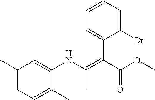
C1(Br)=CC=CC=C1C(C(OC)=O)=C(NC1=CC(C)=CC=C1C)C
